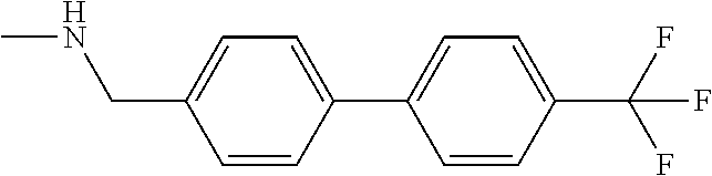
C1=CC(C2=CC=C(C(F)(F)F)C=C2)=CC=C1CNC
